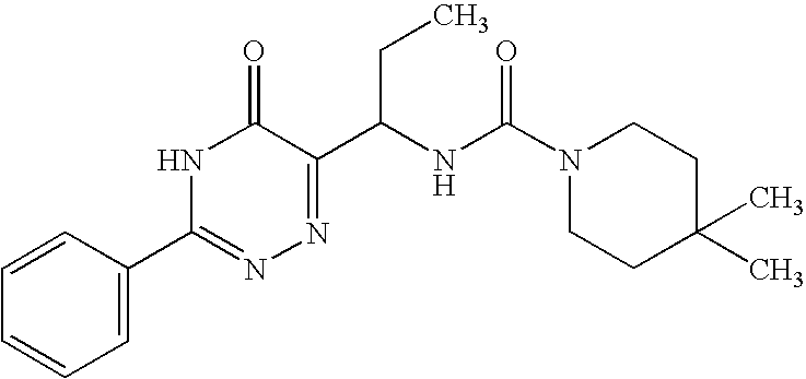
N1C(=O)C(C(NC(N2CCC(C)(C)CC2)=O)CC)=NN=C1C1=CC=CC=C1
